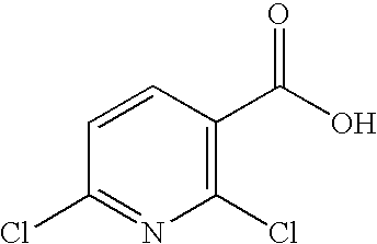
C1=CC(C(=O)O)=C(Cl)N=C1Cl
